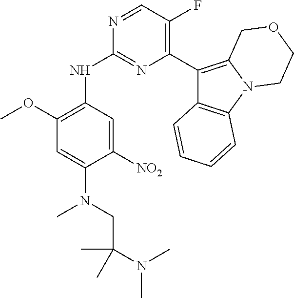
C12=C(N3C(=C1C1=C(F)C=NC(NC4=C(OC)C=C(N(CC(N(C)C)(C)C)C)C([NO2])=C4)=N1)COCC3)C=CC=C2
